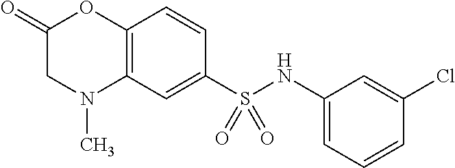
C1(=O)CN(C)C2=C(O1)C=CC(S(NC1=CC=CC(Cl)=C1)(=O)=O)=C2
